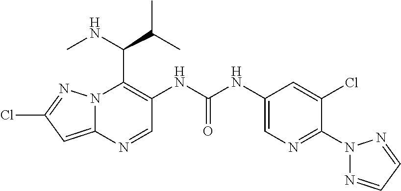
N12C(=CC(Cl)=N1)N=CC(NC(NC1=CN=C(N3N=CC=N3)C(Cl)=C1)=O)=C2C(NC)C(C)C
